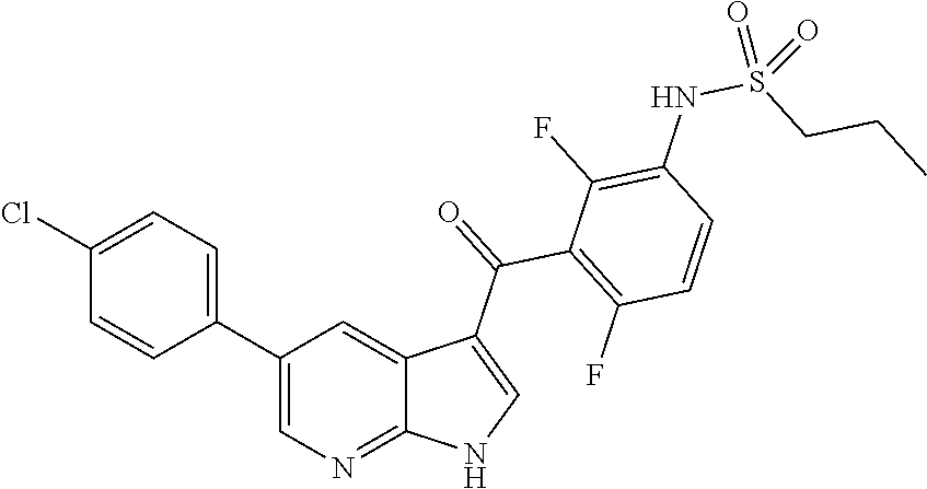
C1(C2=CC=C(Cl)C=C2)=CN=C2C(=C1)C(C(=O)C1=C(F)C=CC(NS(CCC)(=O)=O)=C1F)=CN2
